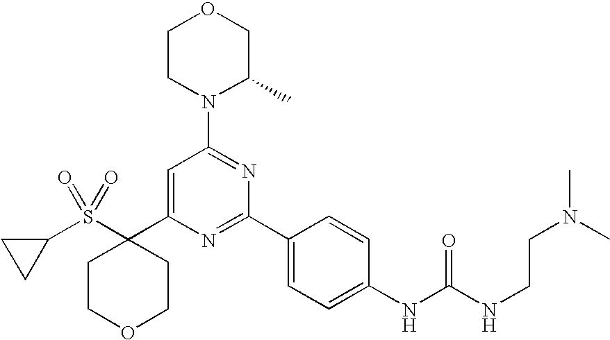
C1(C2=CC(N3C(C)COCC3)=NC(C3=CC=C(NC(=O)NCCN(C)C)C=C3)=N2)(S(C2CC2)(=O)=O)CCOCC1
